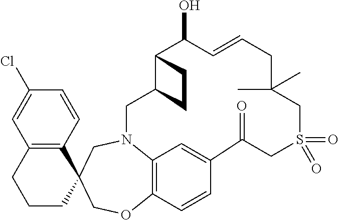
C1CC2(C3=C(C1)C=C(Cl)C=C3)COC1=C3N(C2)CC2C(C(O)C=CCC(C)(C)CS(=O)(=O)CC(=O)C(=C3)C=C1)CC2
